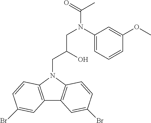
C12=C(N(CC(O)CN(C(=O)C)C3=CC=CC(OC)=C3)C3=C1C=C(Br)C=C3)C=CC(Br)=C2
